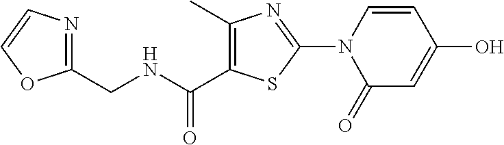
C1(C)=C(C(NCC2=NC=CO2)=O)SC(N2C(=O)C=C(O)C=C2)=N1
